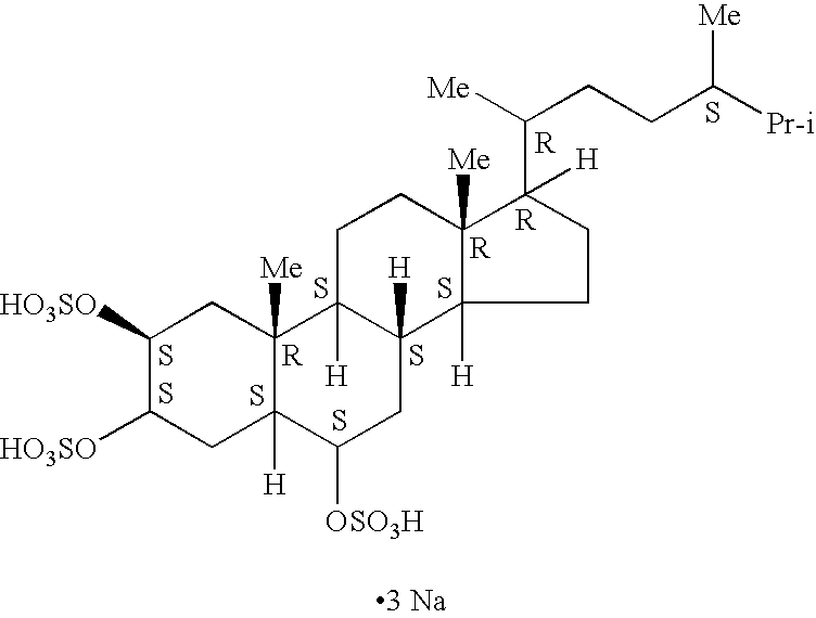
C1([HO3SO])C([HO3SO])CC2([H])C([Me])(C1)C1([H])C([H])(CC2[OSO3H])C2([H])C([Me])(CC1)C(C(CCC([Pr-i])[Me])[Me])([H])CC2.S.S.S.S.S.S.S.S.[R].[R].[R].[R].[3 Na]
